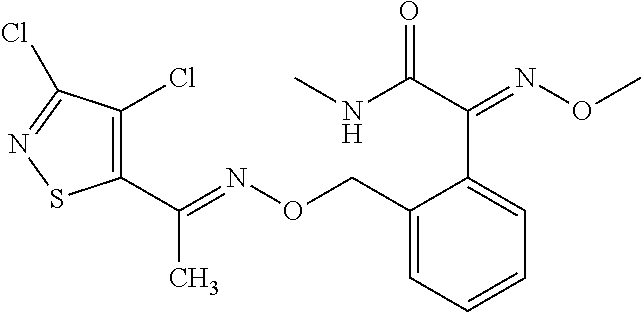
C1(C(=NOCC2=CC=CC=C2C(C(NC)=O)=NOC)C)=C(Cl)C(Cl)=NS1
